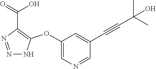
C1(OC2=C(C(=O)O)N=NN2)=CN=CC(C#CC(C)(C)O)=C1
